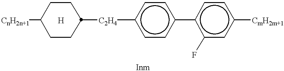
[CnH2n+1]C1CCC([C2H4]c2ccc(-c3c(F)cc([CmH2m+1])cc3)cc2)CC1.[H]
